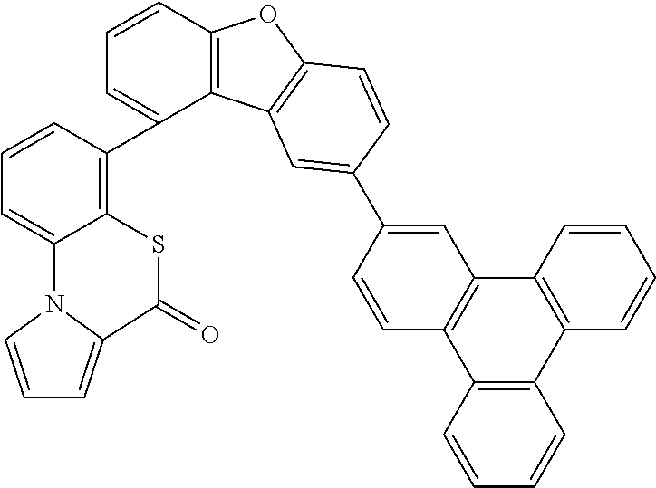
C1=CN2C(=C1)C(=O)SC1=C(C3=CC=CC4=C3C3=C(O4)C=CC(C4=CC5=C(C=C4)C4=C(C6=C5C=CC=C6)C=CC=C4)=C3)C=CC=C21
